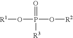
[R1]OP(O[R2])(=O)[R3]
